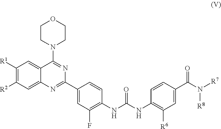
C1([R1])=C([R2])C=C2C(=C1)C(N1CCOCC1)=NC(C1=CC(F)=C(NC(NC3=C([R6])C=C(C(N([R7])[R8])=O)C=C3)=O)C=C1)=N2
